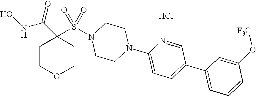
ONC(C1(S(N2CCN(C3=CC=C(C4=CC=CC(O[F3C])=C4)C=N3)CC2)(=O)=O)CCOCC1)=O.Cl
